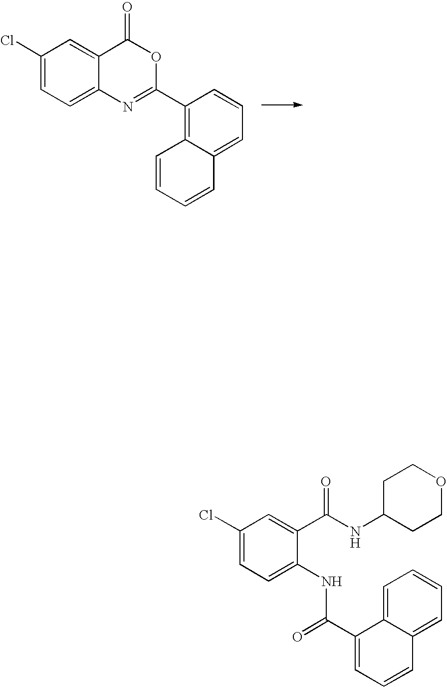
C1=CC=CC2=CC=CC(C3=NC4=CC=C(Cl)C=C4C(=O)O3)=C12.C1(Cl)=CC=C(NC(=O)C2=CC=CC3=CC=CC=C23)C(C(=O)NC2CCOCC2)=C1
